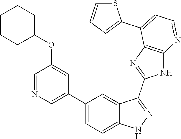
C1(C2=CC=C3C(=C2)C(C2=NC4=C(N2)N=CC=C4C2=CC=CS2)=NN3)=CN=CC(OC2CCCCC2)=C1
